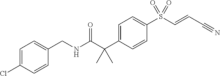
N(C(C(C1=CC=C(S(C=CC#N)(=O)=O)C=C1)(C)C)=O)CC1=CC=C(Cl)C=C1
